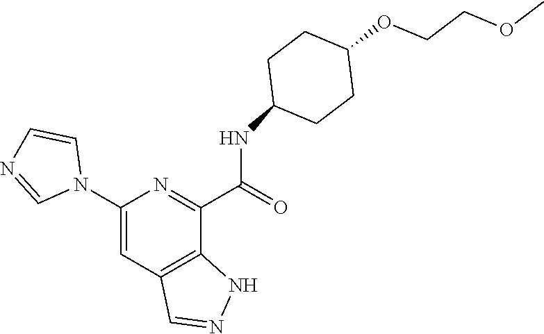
C1=NC=CN1C1=CC2=C(C(C(NC3CCC(OCCOC)CC3)=O)=N1)NN=C2
